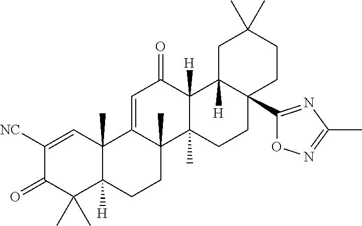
C12(C)C([H])(CCC3(C)C1=CC(=O)C1([H])C3(C)CCC3(C4=NC(C)=NO4)C1([H])CC(C)(C)CC3)C(C)(C)C(=O)C([NC])=C2
